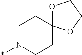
C1N(*)CCC2(C1)OCCO2
